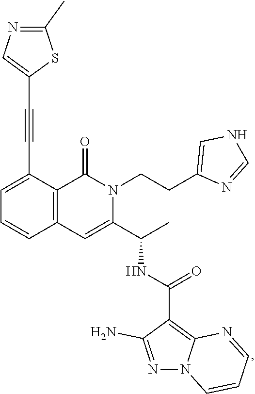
C1=C(C#CC2=CN=C(C)S2)C2=C(C=C1)C=C(C(C)NC(=O)C1=C3N(N=C1N)C=CC=N3)N(CCC1=CNC=N1)C2=O
